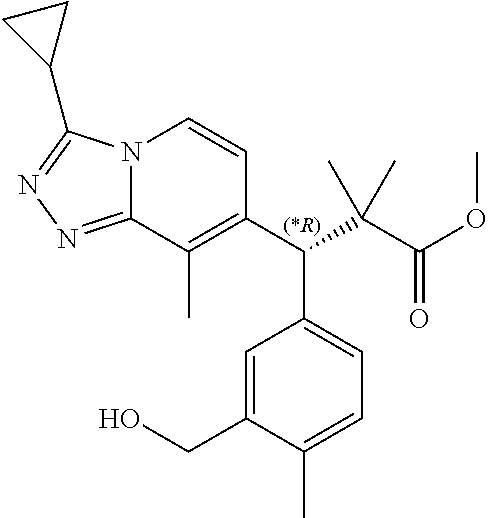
C1(C(C(C(OC)=O)(C)C)C2=CC=C(C)C(CO)=C2)=C(C)C2=NN=C(C3CC3)N2C=C1
